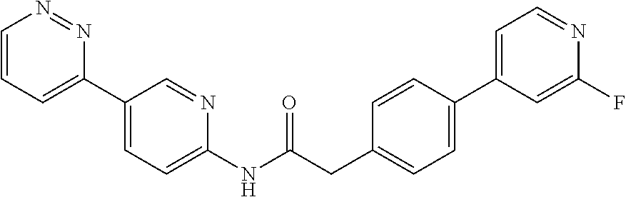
C1=CC=C(C2=CC=C(NC(CC3=CC=C(C4=CC=NC(F)=C4)C=C3)=O)N=C2)N=N1
